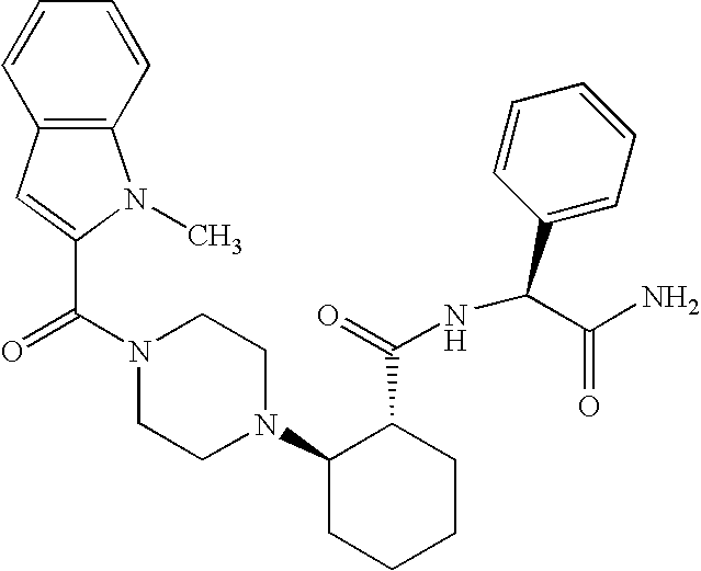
C(N1CCN(C2CCCCC2C(=O)NC(C2=CC=CC=C2)C(N)=O)CC1)(=O)C1=CC2=C(N1C)C=CC=C2
